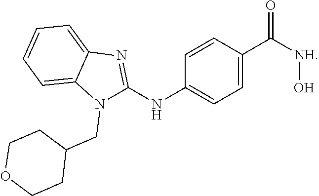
C1=CC(C([NH]O)=O)=CC=C1NC1=NC2=CC=CC=C2N1CC1CCOCC1
